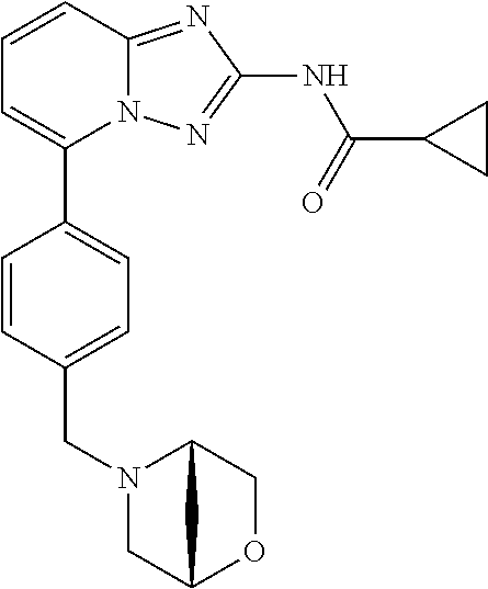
C1=CC2=NC(NC(=O)C3CC3)=NN2C(C2=CC=C(CN3CC4OCC3C4)C=C2)=C1
